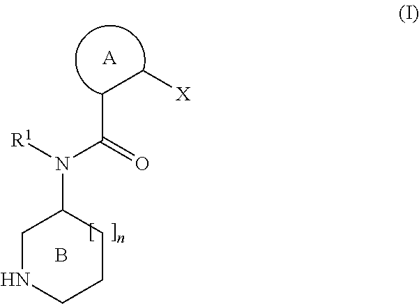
C(C[X])C(N([R1])C1CNCCC1)=O.B.[A]
